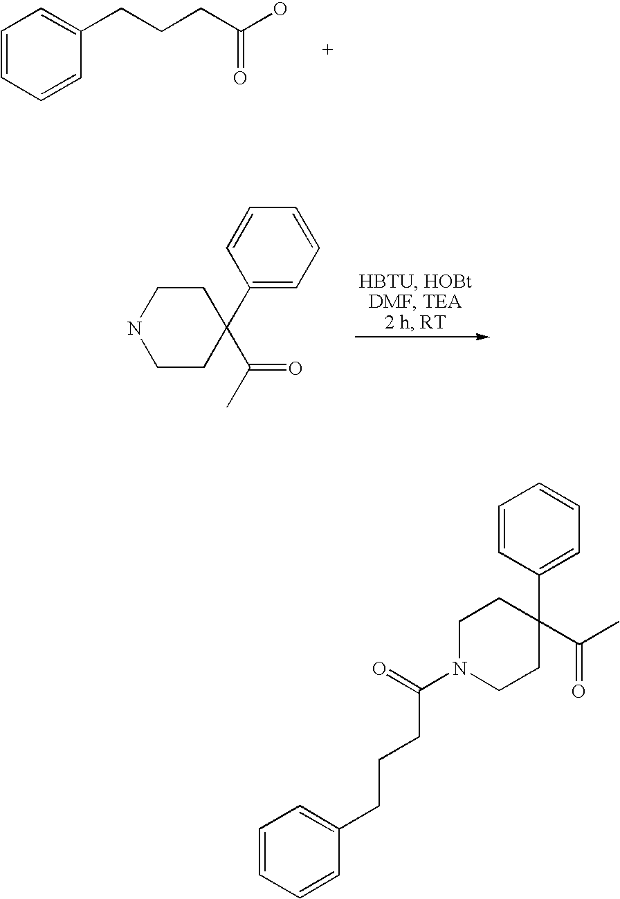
C1(C2(C(C)=O)CCNCC2)=CC=CC=C1.C1=CC=CC(CCCC(O)=O)=C1.C1=CC(C2(C(C)=O)CCN(C(=O)CCCC3=CC=CC=C3)CC2)=CC=C1
